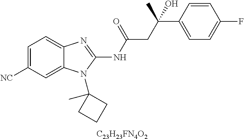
C1=C([NC])C=C2C(=C1)N=C(NC(=O)CC(C1=CC=C(F)C=C1)(O)C)N2C1(C)CCC1.[C23H23FN4O2]
